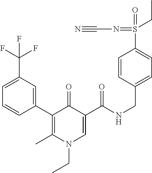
C1(C2=C(C)N(CC)C=C(C(=O)NCC3=CC=C(S(=O)(CC)=NC#N)C=C3)C2=O)=CC(C(F)(F)F)=CC=C1
